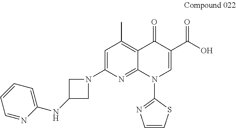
C12=C(C)C=C(N3CC(NC4=CC=CC=N4)C3)N=C1N(C1=NC=CS1)C=C(C(=O)O)C2=O
